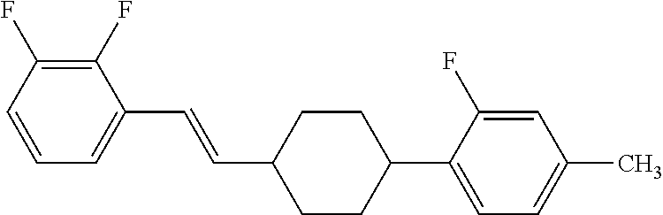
C1(F)=C(F)C=CC=C1C=CC1CCC(C2=CC=C(C)C=C2F)CC1
